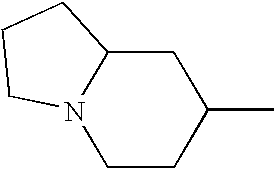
N12CCC(C)CC1CCC2
